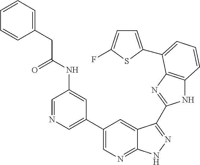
C1(C2=CN=CC(NC(CC3=CC=CC=C3)=O)=C2)=CN=C2C(=C1)C(C1=NC3=C(N1)C=CC=C3C1=CC=C(F)S1)=NN2
